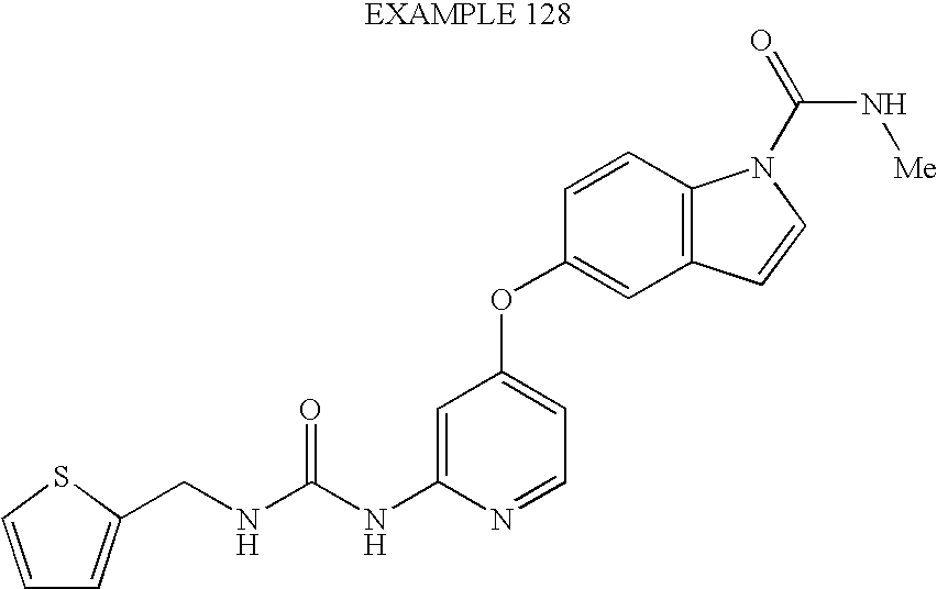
C(NC(NC1=CC(OC2=CC3=C(C=C2)N(C(=O)N[Me])C=C3)=CC=N1)=O)C1=CC=CS1
